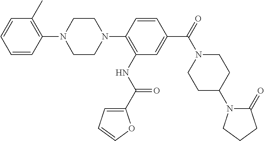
C1(N2CCN(C3=C(NC(=O)C4=CC=CO4)C=C(C(=O)N4CCC(N5C(=O)CCC5)CC4)C=C3)CC2)=C(C)C=CC=C1
